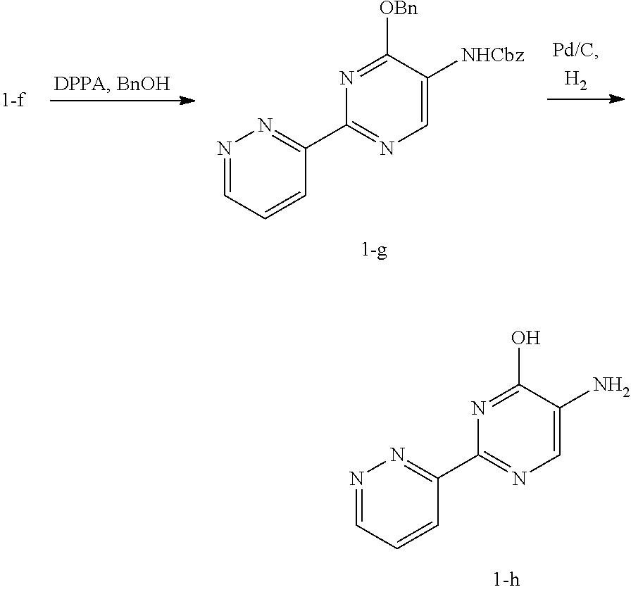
N1=CC=CC(C2=NC=C(N)C(O)=N2)=N1.N1=CC=CC(C2=NC=C([NHCbz])C([OBn])=N2)=N1
